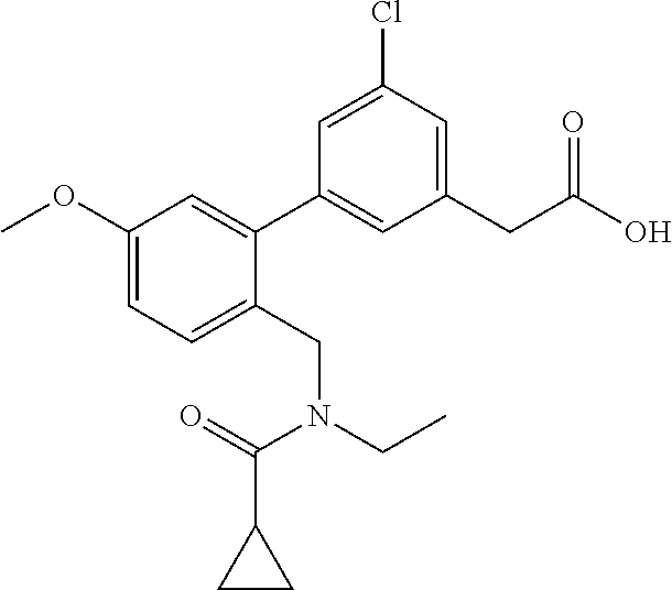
C1=C(Cl)C=C(CC(O)=O)C=C1C1=CC(OC)=CC=C1CN(CC)C(C1CC1)=O
